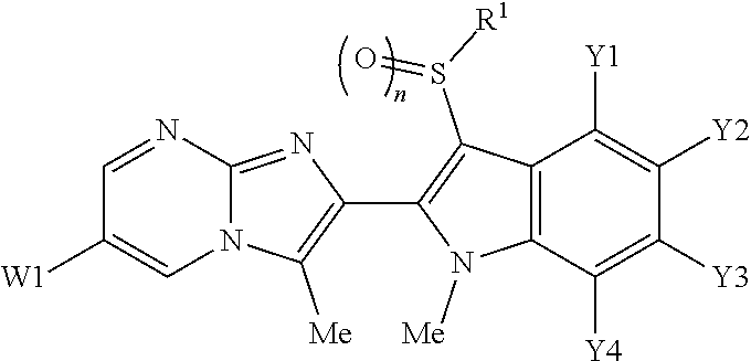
N12C(=NC(C3=C(S([R1])=O)C4=C(N3[Me])C([Y4])=C([Y3])C([Y2])=C4[Y1])=C1[Me])N=CC([W1])=C2
